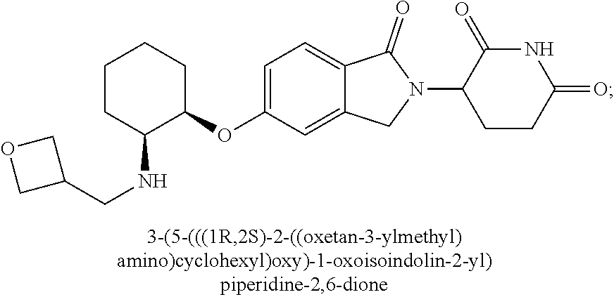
C1=C(OC2CCCCC2NCC2COC2)C=C2C(=C1)C(=O)N(C1CCC(=O)NC1=O)C2
